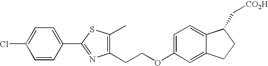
C1(Cl)=CC=C(C2=NC(CCOC3=CC=C4C(=C3)CCC4C[CO2H])=C(C)S2)C=C1
